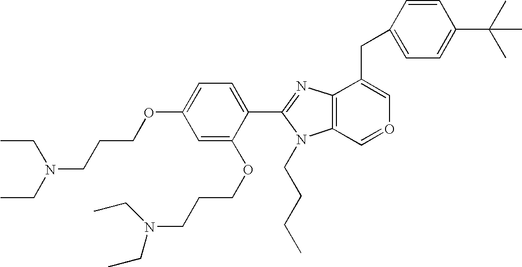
C1=C(OCCCN(CC)CC)C=C(OCCCN(CC)CC)C(C2=NC3=C(N2CCCC)C=OC=C3CC2=CC=C(C(C)(C)C)C=C2)=C1
